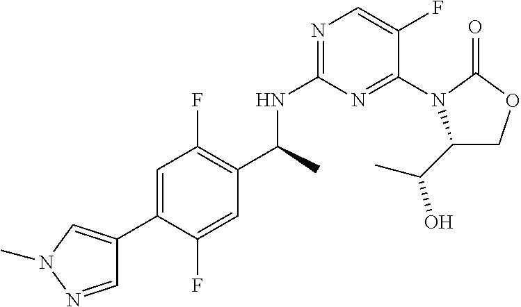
N1=C(NC(C)C2=C(F)C=C(C3=CN(C)N=C3)C(F)=C2)N=C(N2C(C(C)O)COC2=O)C(F)=C1
